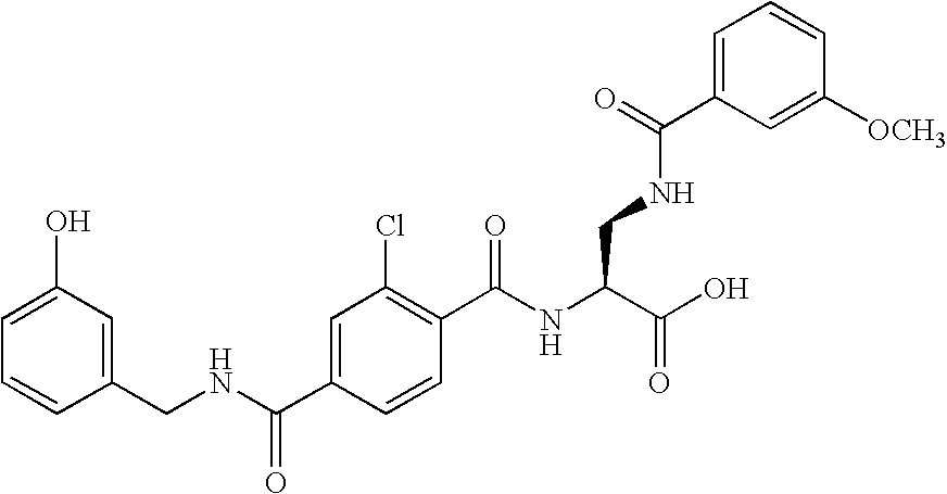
C1(Cl)=C(C(NC(C(O)=O)CNC(C2=CC=CC([OCH3])=C2)=O)=O)C=CC(C(NCC2=CC(O)=CC=C2)=O)=C1
